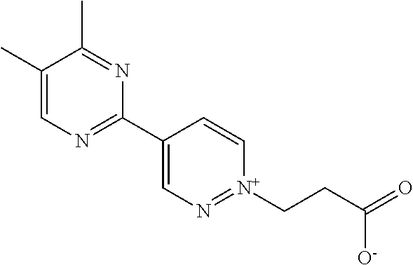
C1(C)=CN=C(C2=CN=[N+](CCC(=O)[O-])C=C2)N=C1C
